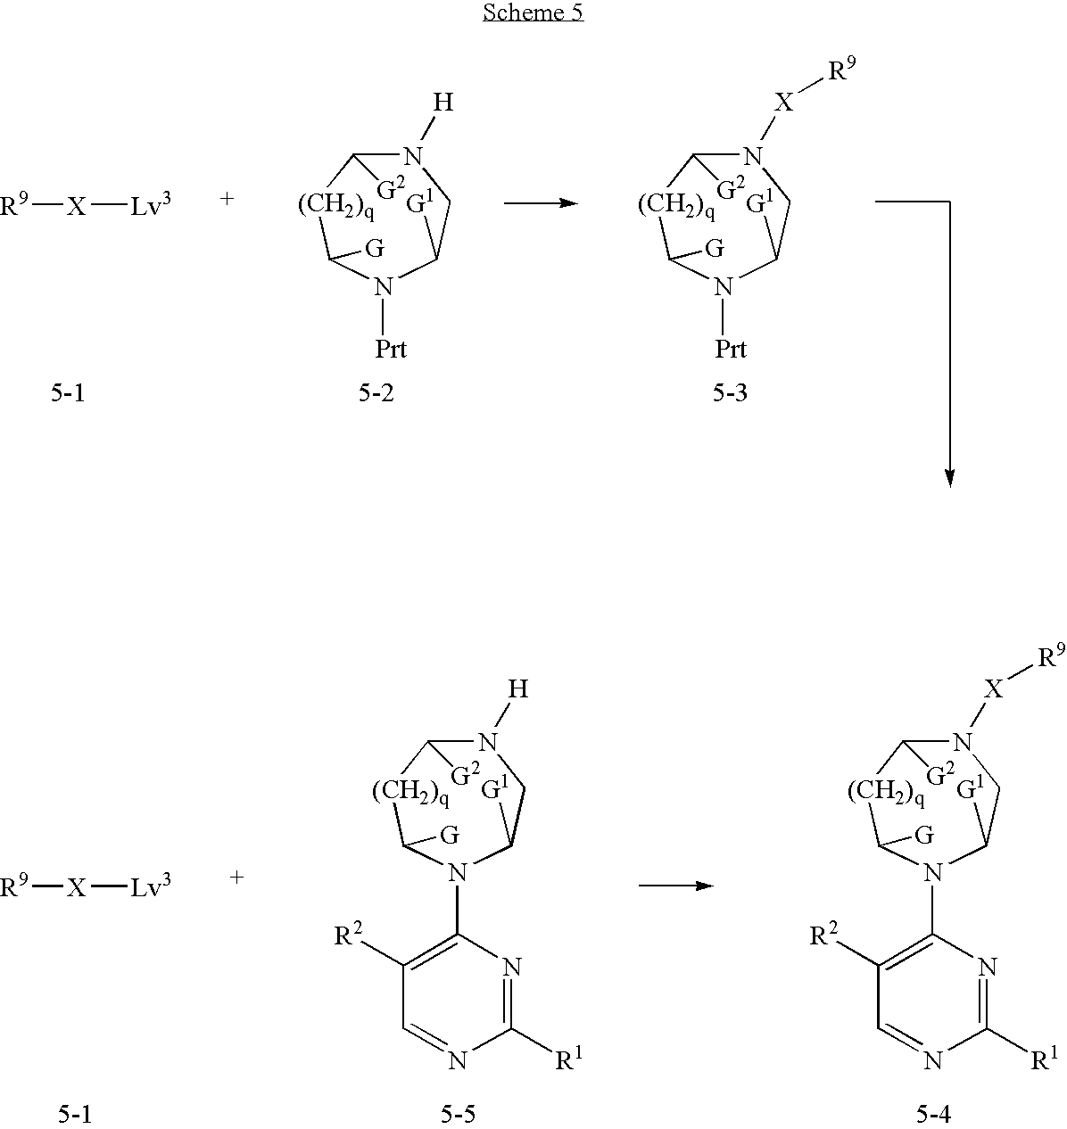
N1([H])C([G2])[(CH2)q]C([G])N([Prt])C([G1])C1.[R9][X][Lv3].N1([X][R9])C([G2])[(CH2)q]C([G])N([Prt])C([G1])C1.N1([X][R9])C([G2])[(CH2)q]C([G])N(C2=C([R2])C=NC([R1])=N2)C([G1])C1.N1([H])C([G2])[(CH2)q]C([G])N(C2=C([R2])C=NC([R1])=N2)C([G1])C1.[R9][X][Lv3]
